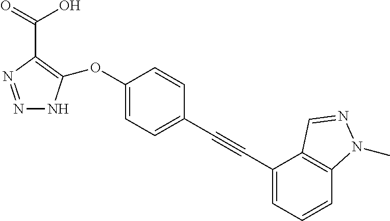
N1=NC(C(O)=O)=C(OC2=CC=C(C#CC3=CC=CC4=C3C=NN4C)C=C2)N1
